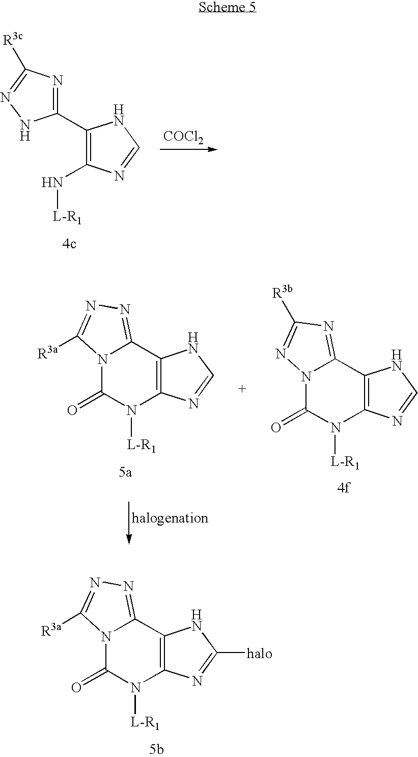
C1(C2=NC([R3c])=NN2)=C(N[L-R1])N=CN1.[COCl2].N12C(=O)N([L-R1])C3=C(C1=NN=C2[R3a])NC=N3.N12C(=O)N([L-R1])C3=C(C1=NC([R3b])=N2)NC=N3.N12C(=O)N([L-R1])C3=C(C1=NN=C2[R3a])NC([halo])=N3
